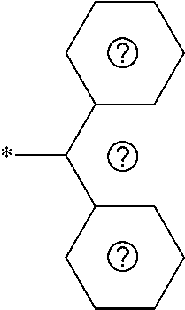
C1(C(C2CCCCC2)*)CCCCC1
